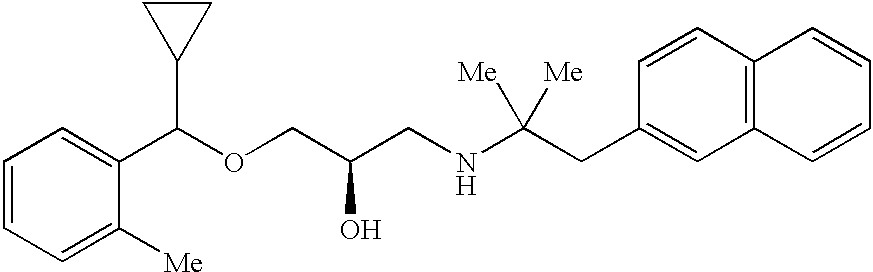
C1=CC=C([Me])C(C(OCC(CNC(CC2=CC3=C(C=C2)C=CC=C3)([Me])[Me])O)C2CC2)=C1
